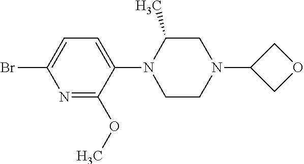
N1=C(OC)C(N2CCN(C3COC3)CC2C)=CC=C1Br
